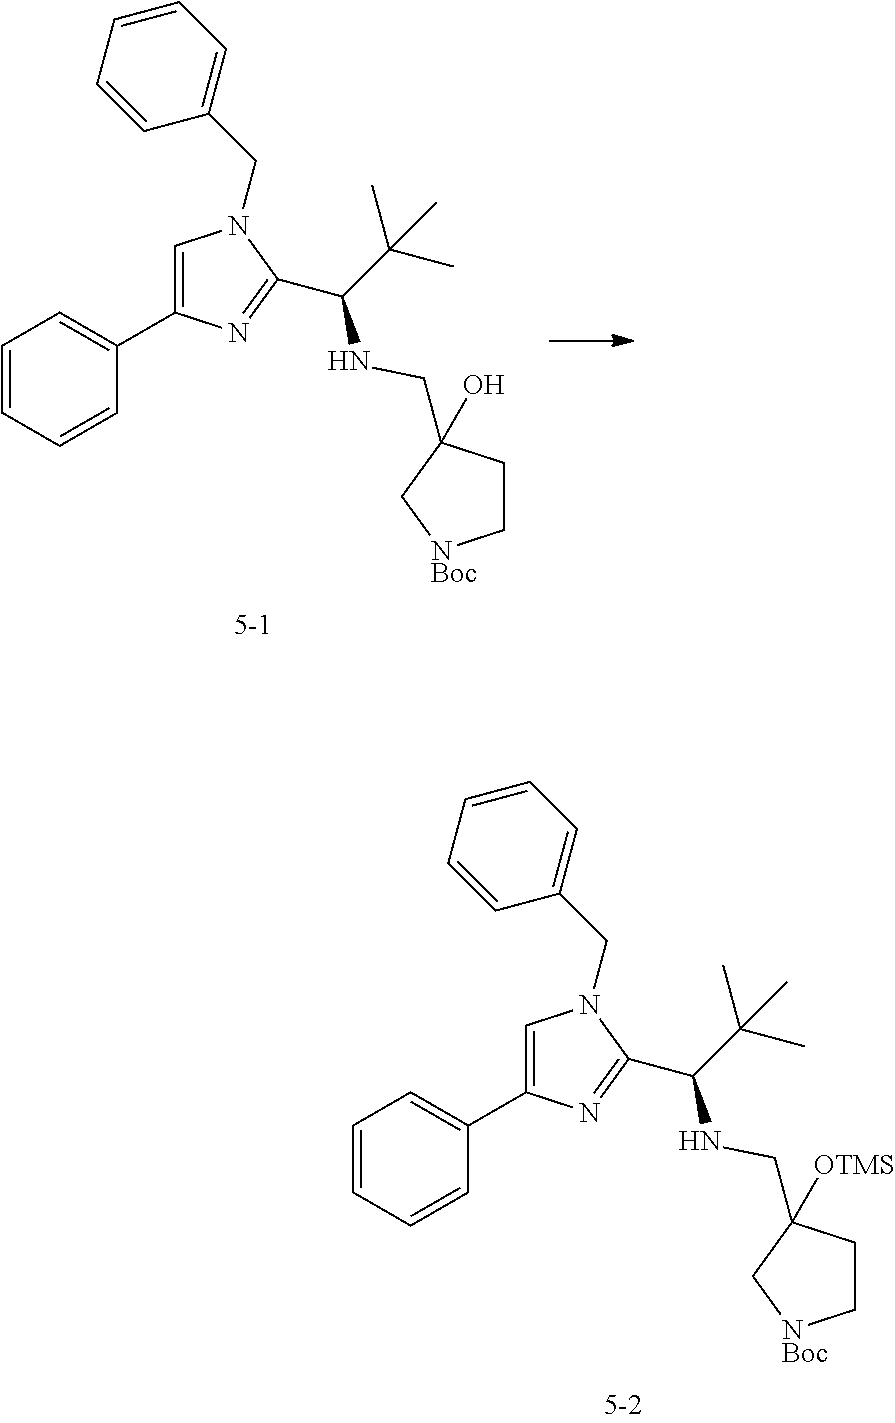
C1=C(C2=CC=CC=C2)N=C(C(NCC2(O)CC[NBoc]C2)C(C)(C)C)N1CC1=CC=CC=C1.C1=C(C2=CC=CC=C2)N=C(C(NCC2([OTMS])CC[NBoc]C2)C(C)(C)C)N1CC1=CC=CC=C1
